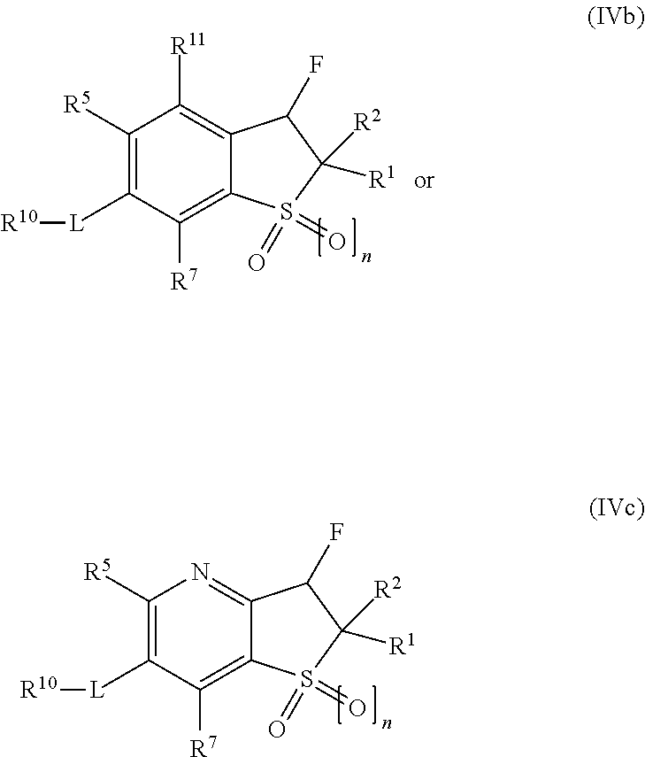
C1([R5])=C([L][R10])C([R7])=C2C(=N1)C(F)C([R1])([R2])S2(=O)=O.C1([R5])=C([L][R10])C([R7])=C2C(=C1[R11])C(F)C([R1])([R2])S2(=O)=O
